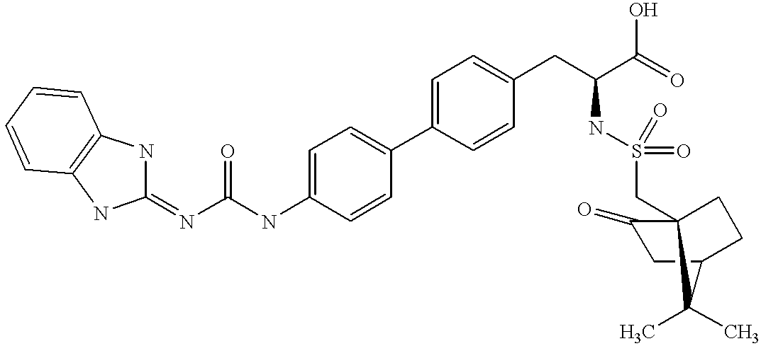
C1(NC(N=C2NC3=C(N2)C=CC=C3)=O)=CC=C(C2=CC=C(CC(C(=O)O)NS(=O)(=O)CC34CCC(CC3=O)C4(C)C)C=C2)C=C1
